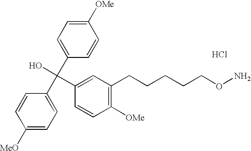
C1([MeO])=CC=C(C(C2=CC=C([OMe])C=C2)(O)C2=CC(CCCCCON)=C([OMe])C=C2)C=C1.Cl
